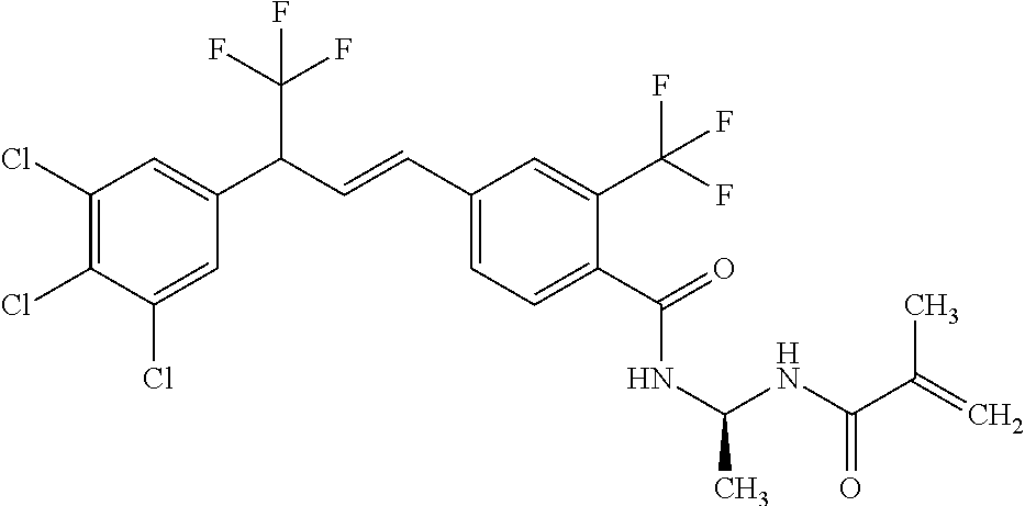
C1(Cl)=C(Cl)C(Cl)=CC(C(C=CC2=CC=C(C(=O)NC(NC(=O)C(=C)C)C)C(C(F)(F)F)=C2)C(F)(F)F)=C1
